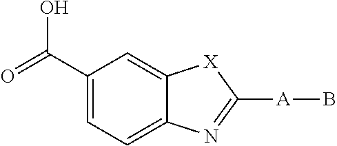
C1(C(O)=O)=CC=C2C(=C1)[X]C([A]B)=N2
